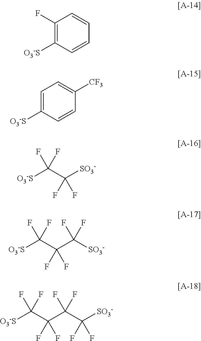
C1(F)=C([O3-S])C=CC=C1.C1=C([O3-S])C=CC([CF3])=C1.[O3-S]C(C([SO3-])(F)F)(F)F.[O3-S]C(C(C([SO3-])(F)F)(F)F)(F)F.[O3-S]C(C(C(C([SO3-])(F)F)(F)F)(F)F)(F)F
